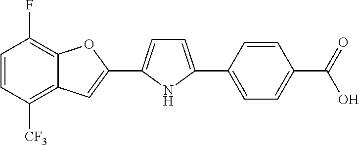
C1=CC([CF3])=C2C(=C1F)OC(C1=CC=C(C3=CC=C(C(=O)O)C=C3)N1)=C2
